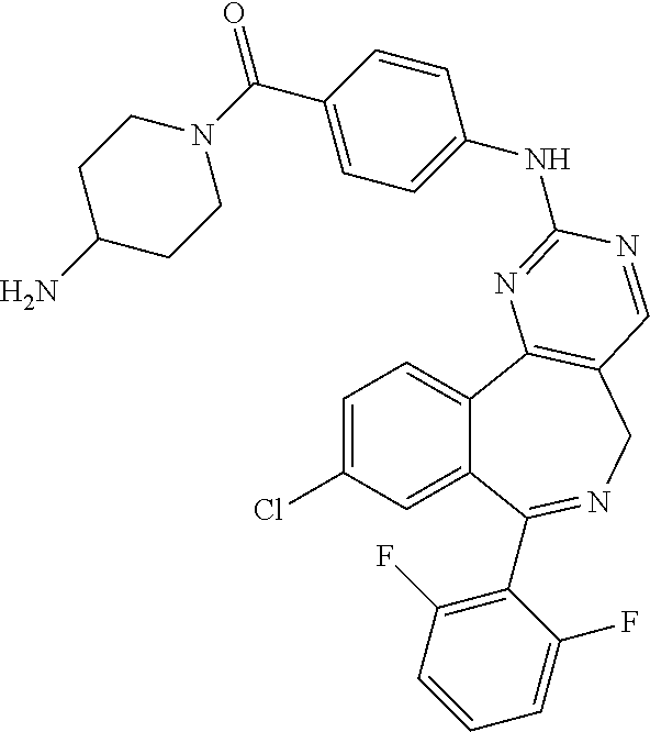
C1=C(Cl)C=C2C(=C1)C1=C(CN=C2C2=C(F)C=CC=C2F)C=NC(NC2=CC=C(C(=O)N3CCC(N)CC3)C=C2)=N1
